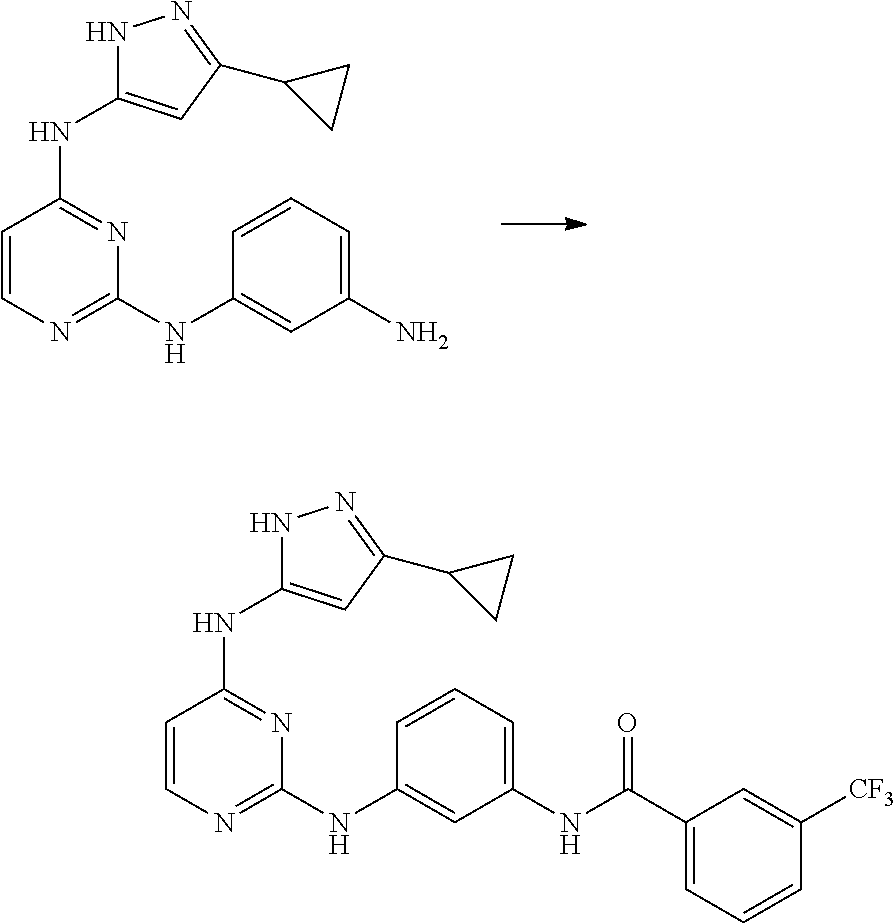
C1=CN=C(NC2=CC(N)=CC=C2)N=C1NC1=CC(C2CC2)=NN1.C1=CN=C(NC2=CC(NC(=O)C3=CC=CC([CF3])=C3)=CC=C2)N=C1NC1=CC(C2CC2)=NN1
